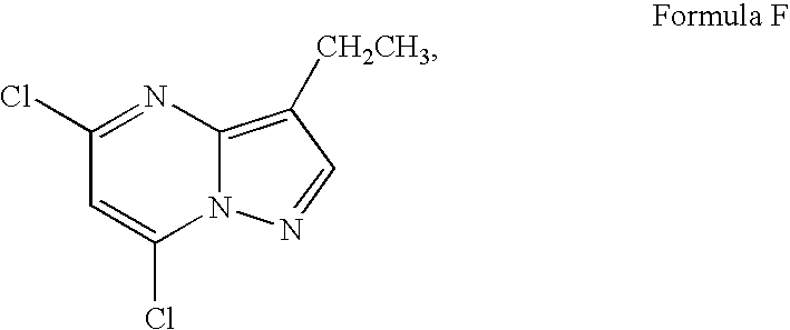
C1(Cl)=NC2=C([CH2CH3])C=NN2C(Cl)=C1
